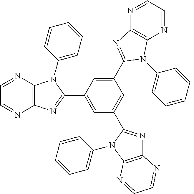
C12=C(N=C(C3=CC(C4=NC5=C(N=CC=N5)N4C4=CC=CC=C4)=CC(C4=NC5=C(N=CC=N5)N4C4=CC=CC=C4)=C3)N1C1=CC=CC=C1)N=CC=N2
